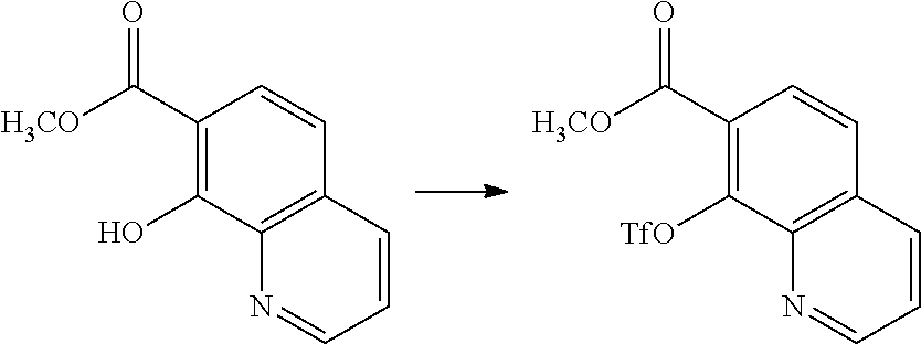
C1(C([H3CO])=O)=C(O)C2=C(C=C1)C=CC=N2.C1(C([H3CO])=O)=C([TfO])C2=C(C=C1)C=CC=N2
